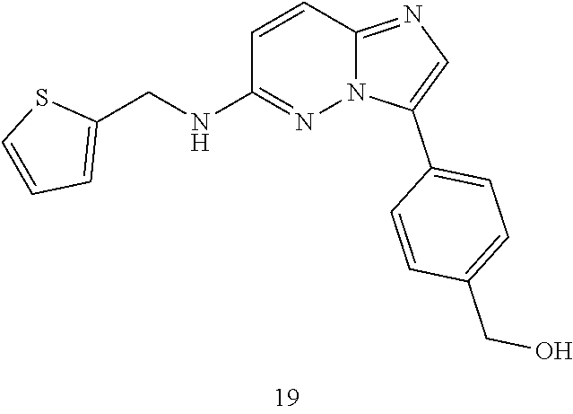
C(C1=CC=CS1)NC1=NN2C(=NC=C2C2=CC=C(CO)C=C2)C=C1
